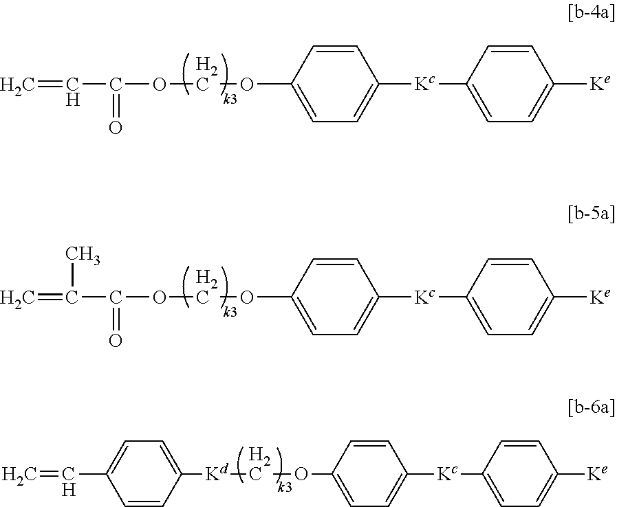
C=CC(=O)OCOC1=CC=C([Kc]C2=CC=C([Ke])C=C2)C=C1.C=C(C(=O)OCOC1=CC=C([Kc]C2=CC=C([Ke])C=C2)C=C1)C.C=CC1=CC=C([Kd]COC2=CC=C([Kc]C3=CC=C([Ke])C=C3)C=C2)C=C1
